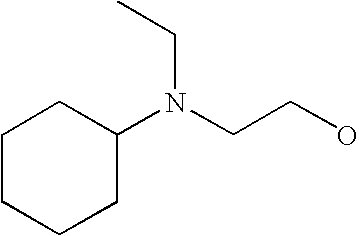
N(CCO)(C1CCCCC1)CC
